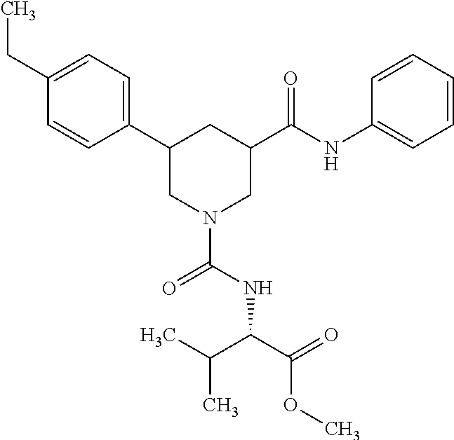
C1(CC)=CC=C(C2CN(C(NC(C(=O)OC)C(C)C)=O)CC(C(NC3=CC=CC=C3)=O)C2)C=C1
